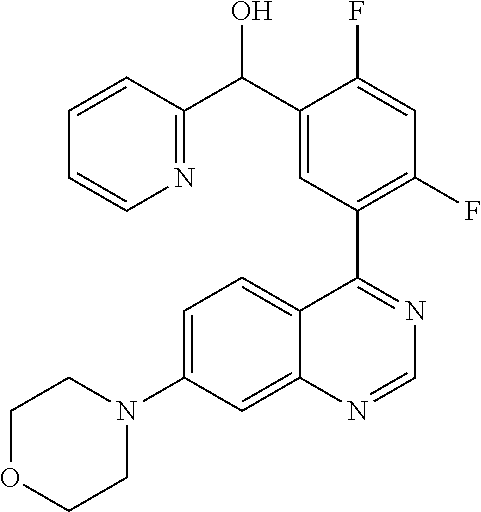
C1=C(N2CCOCC2)C=C2C(=C1)C(C1=C(F)C=C(F)C(C(C3=NC=CC=C3)O)=C1)=NC=N2
